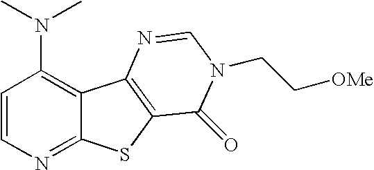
C1=CN=C2C(=C1N(C)C)C1=C(S2)C(=O)N(CC[OMe])C=N1
